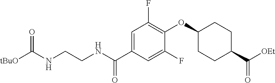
C1=C(C(NCCNC([tBuO])=O)=O)C=C(F)C(OC2CCC(C([OEt])=O)CC2)=C1F
